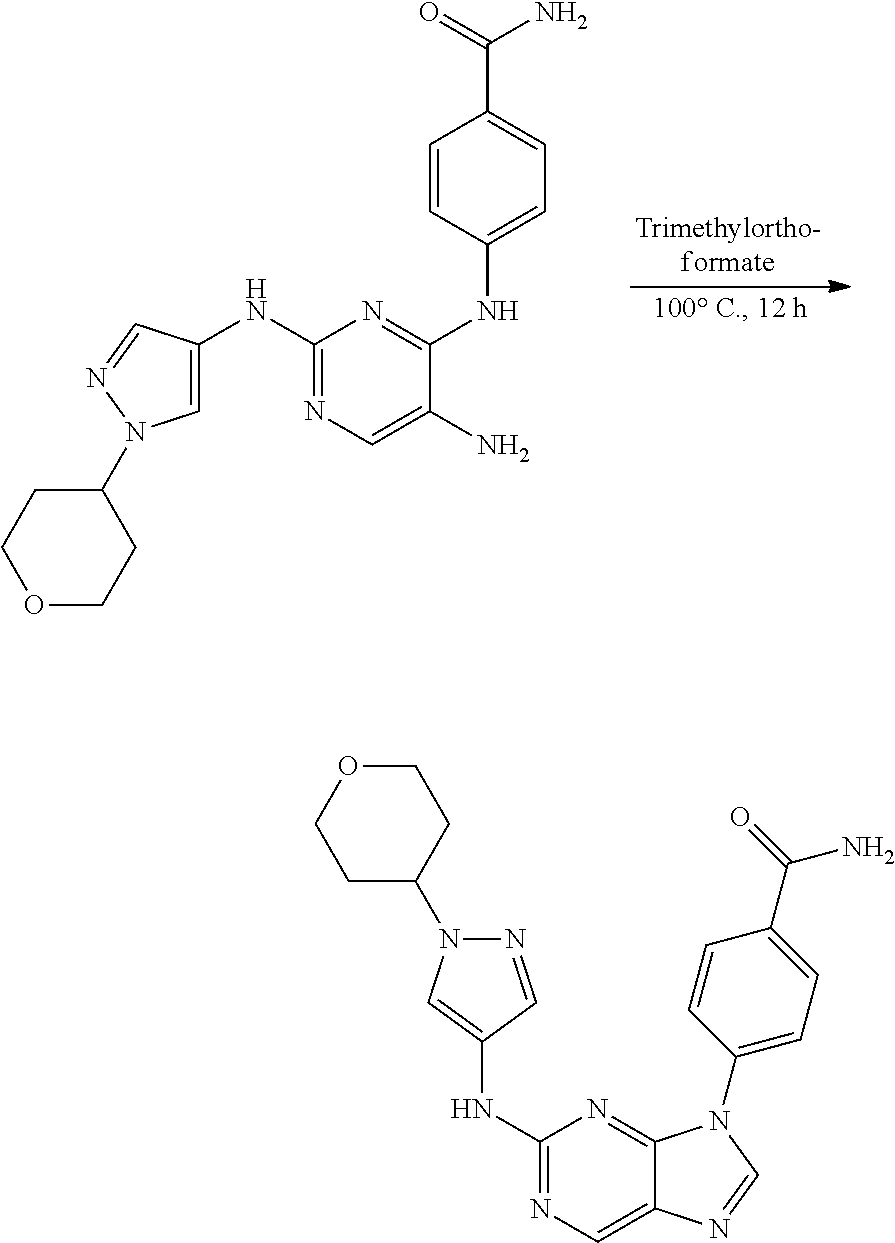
C1=C(NC2=NC=C(N)C(NC3=CC=C(C(N)=O)C=C3)=N2)C=NN1C1CCOCC1.C1(NC2=CN(C3CCOCC3)N=C2)=NC=C2C(=N1)N(C1=CC=C(C(N)=O)C=C1)C=N2
